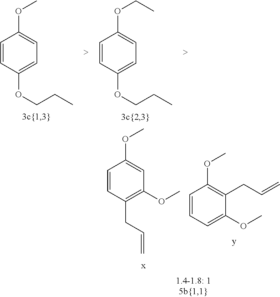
C1=CC(CC=C)=C(OC)C=C1OC.C1=CC=C(OC)C(CC=C)=C1OC.C1=CC(OCCC)=CC=C1OC.C1=CC(OCCC)=CC=C1OCC
